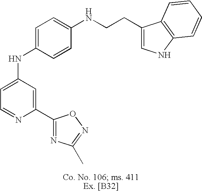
C1=C(NC2=CC=C(NCCC3=CNC4=C3C=CC=C4)C=C2)C=C(C2=NC(C)=NO2)N=C1
